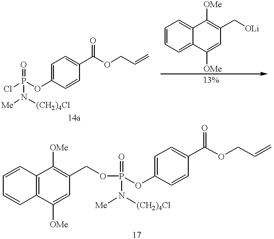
C1=C(OP(Cl)(=O)N([Me])[(CH2)4Cl])C=CC(C(OCC=C)=O)=C1.C1=CC=C2C(=C1)C([OMe])=C(C[OLi])C=C2[OMe].C1=CC2=C(C=C1)C([OMe])=CC(COP(OC1=CC=C(C(OCC=C)=O)C=C1)(=O)N([Me])[(CH2)4Cl])=C2[OMe]
